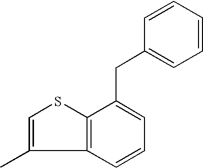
C12=C(SC=C1C)C(CC1=CC=CC=C1)=CC=C2
